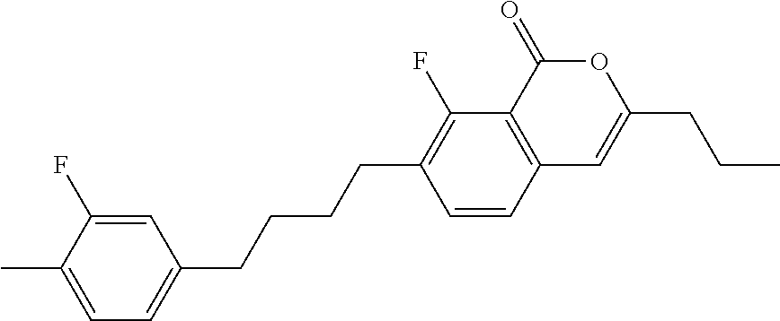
C12=C(C(=O)OC(CCC)=C1)C(F)=C(CCCCC1=CC=C(C)C(F)=C1)C=C2
